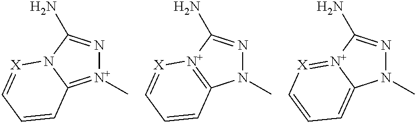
[N+]1(C)=C2N(C(N)=N1)[X]=CC=C2.N1(C)N=C(N)[N+]2=C1C=CC=[X]2.N1(C)N=C(N)[N+]2=[X]C=CC=C12
